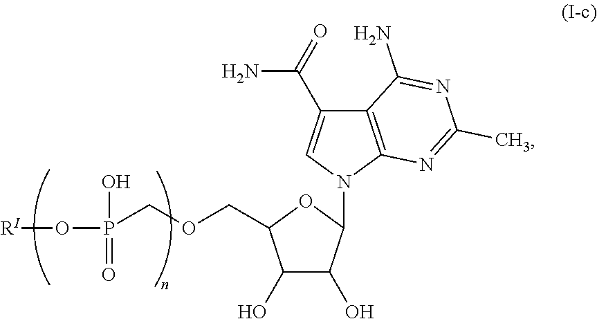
C1(O)C(O)C(N2C3=C(C(C(=O)N)=C2)C(N)=NC(C)=N3)OC1COCP(O[RI])(O)=O
